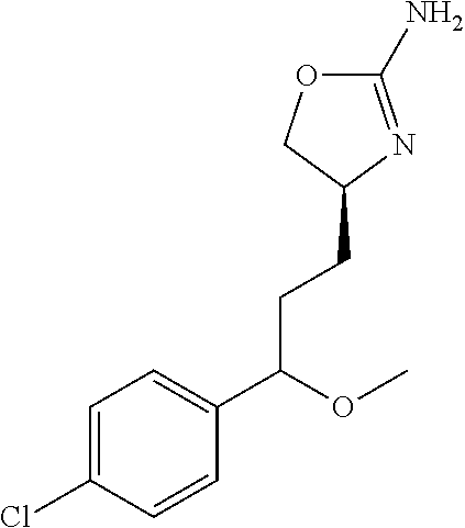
C1(N)=NC(CCC(OC)C2=CC=C(Cl)C=C2)CO1
